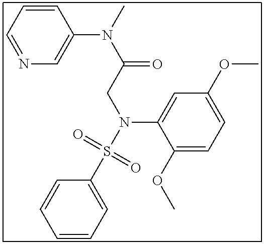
C1=CC=CC(S(N(C2=CC(OC)=CC=C2OC)CC(N(C2=CN=CC=C2)C)=O)(=O)=O)=C1
